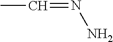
CC=NN
